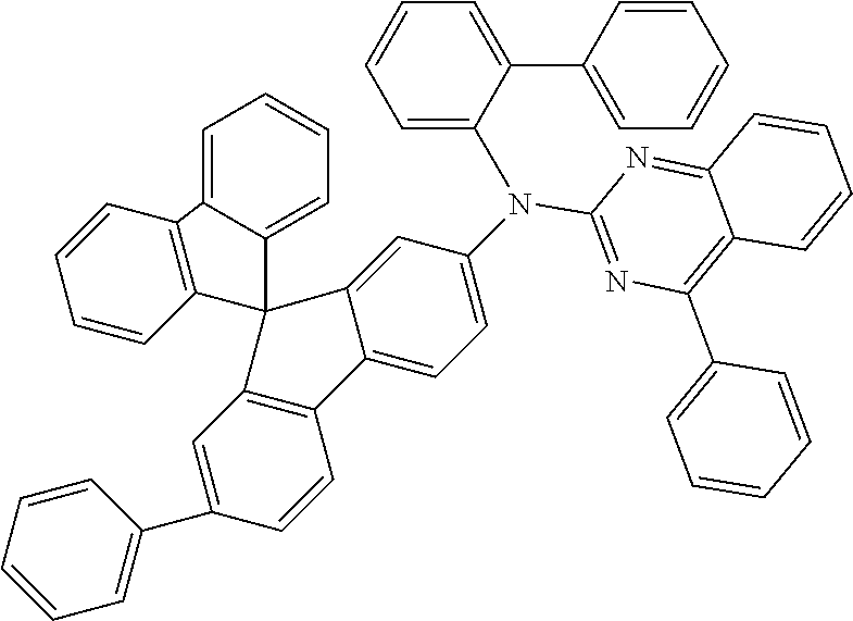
C1=CC(C2=CC=CC=C2N(C2=CC=C3C(=C2)C2(C4=CC=CC=C4C4=C2C=CC=C4)C2=C3C=CC(C3=CC=CC=C3)=C2)C2=NC(C3=CC=CC=C3)=C3C(=N2)C=CC=C3)=CC=C1
